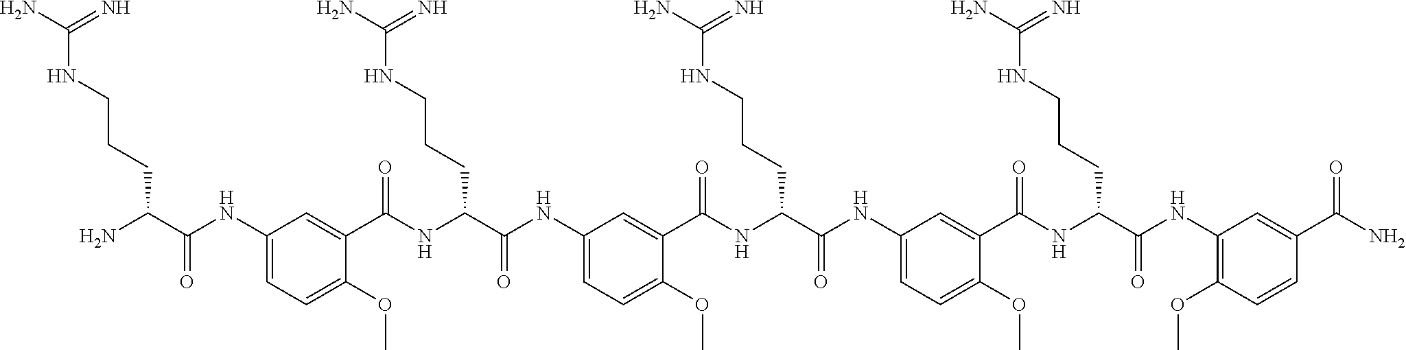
C1(NC(C(N)CCCNC(N)=N)=O)=CC=C(OC)C(C(NC(C(NC2=CC=C(OC)C(C(NC(C(NC3=CC=C(OC)C(C(NC(C(NC4=C(OC)C=CC(C(N)=O)=C4)=O)CCCNC(N)=N)=O)=C3)=O)CCCNC(N)=N)=O)=C2)=O)CCCNC(N)=N)=O)=C1
